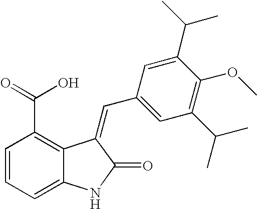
C1=CC=C2C(=C1C(=O)O)C(=CC1=CC(C(C)C)=C(OC)C(C(C)C)=C1)C(=O)N2
